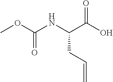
COC(NC(C(O)=O)CC=C)=O
